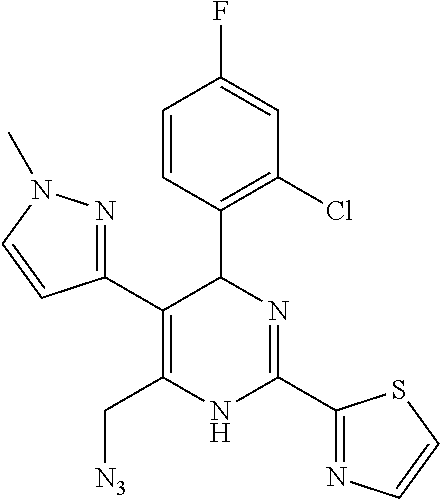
C1=CC(C2C(C3=NN(C)C=C3)=C(C[N3])NC(C3=NC=CS3)=N2)=C(Cl)C=C1F
